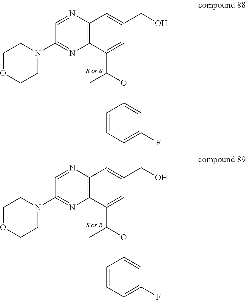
C1(N2CCOCC2)=NC2=C(N=C1)C=C(CO)C=C2C(OC1=CC(F)=CC=C1)C.C1(N2CCOCC2)=NC2=C(N=C1)C=C(CO)C=C2C(OC1=CC(F)=CC=C1)C
